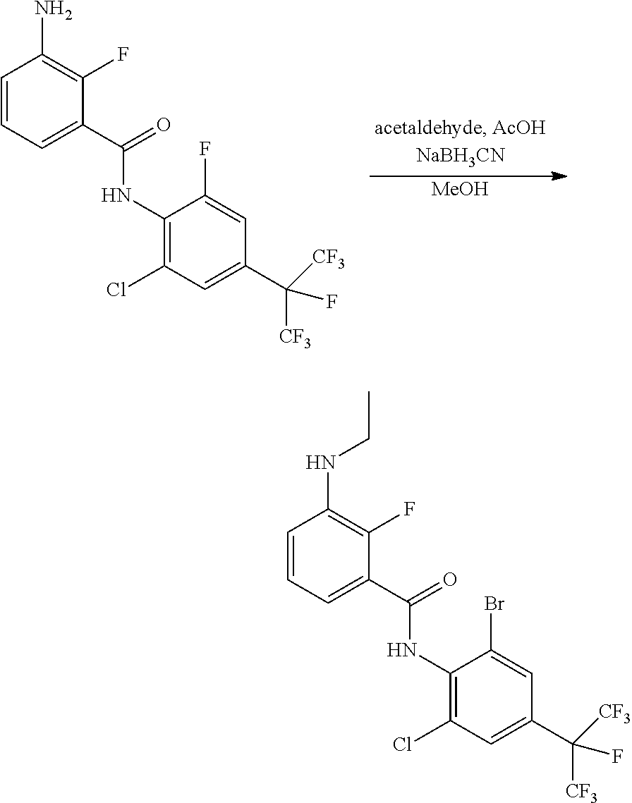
C1=CC=C(C(=O)NC2=C(Cl)C=C(C([CF3])([CF3])F)C=C2F)C(F)=C1N.[MeOH].C1=CC=C(C(=O)NC2=C(Cl)C=C(C([CF3])([CF3])F)C=C2Br)C(F)=C1NCC
